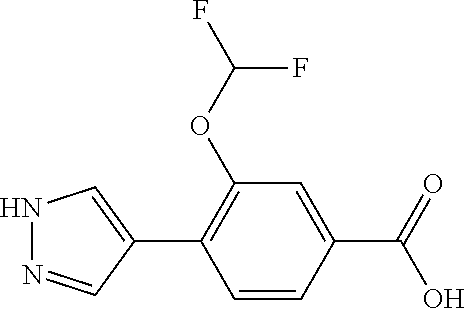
C1=CC(C(=O)O)=CC(OC(F)F)=C1C1=CNN=C1
